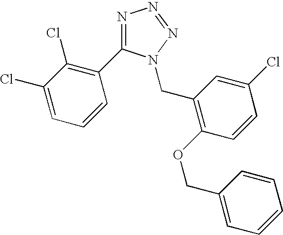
N1=C(C2=C(Cl)C(Cl)=CC=C2)N(CC2=C(OCC3=CC=CC=C3)C=CC(Cl)=C2)N=N1
